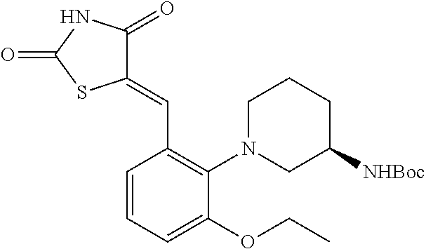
C1(=CC2=C(N3CC([NHBoc])CCC3)C(OCC)=CC=C2)C(=O)NC(=O)S1
